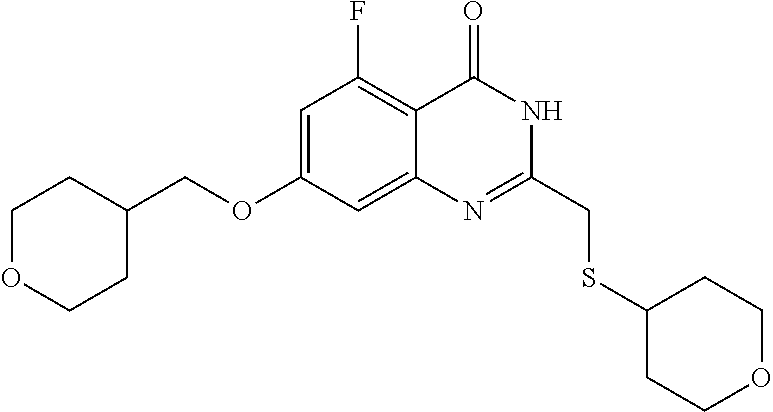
C1(OCC2CCOCC2)=CC(F)=C2C(=C1)N=C(CSC1CCOCC1)NC2=O
